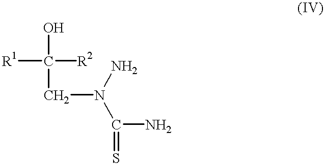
C(N(N)C(=S)N)C([R2])([R1])O
